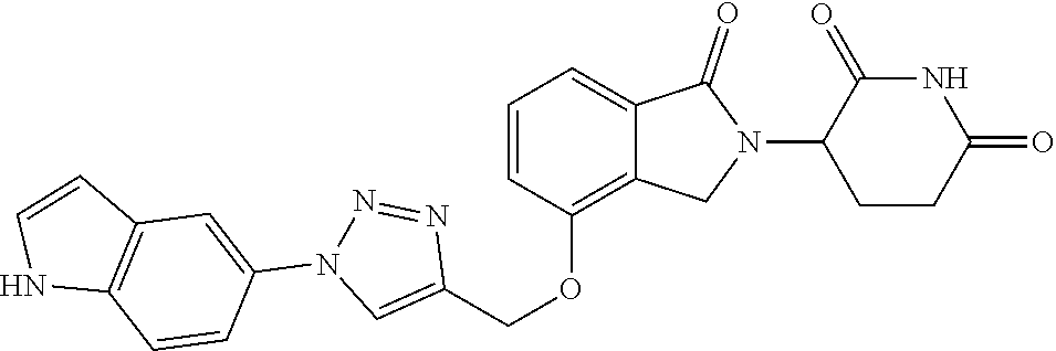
C1(OCC2=CN(C3=CC4=C(C=C3)NC=C4)N=N2)=C2C(=CC=C1)C(=O)N(C1CCC(=O)NC1=O)C2
